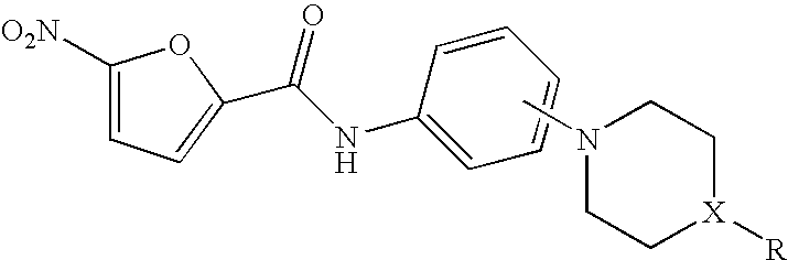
C1=C([O2N])OC(C(NC2=CC=CC=C2)=O)=C1.CN1CC[X]([R])CC1
